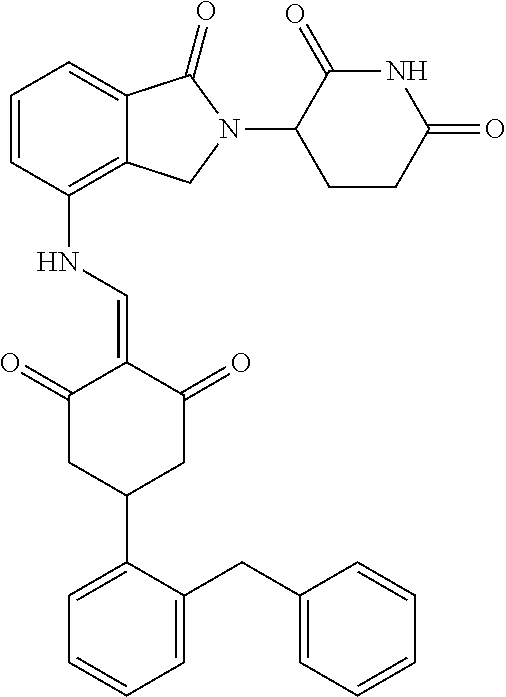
C1(NC=C2C(=O)CC(C3=CC=CC=C3CC3=CC=CC=C3)CC2=O)=C2C(=CC=C1)C(=O)N(C1C(=O)NC(=O)CC1)C2
